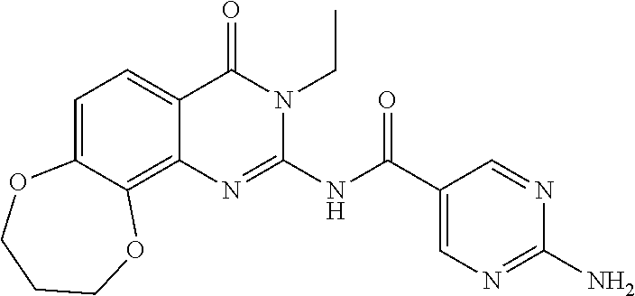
C1=C2C(=C3C(=C1)C(=O)N(CC)C(NC(=O)C1=CN=C(N)N=C1)=N3)OCCCO2
